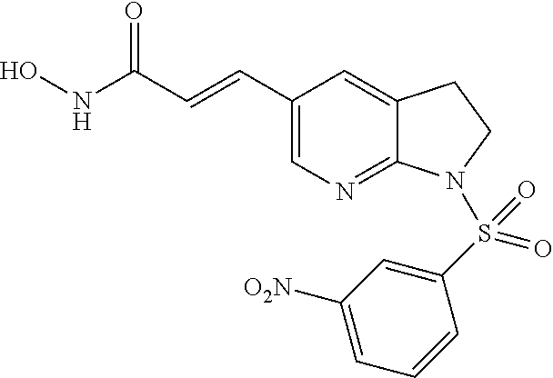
C1(C=CC(NO)=O)=CN=C2C(=C1)CCN2S(C1=CC([O2N])=CC=C1)(=O)=O
